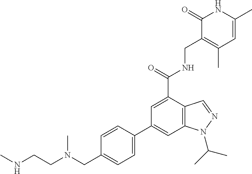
C1(C(=O)NCC2=C(C)C=C(C)NC2=O)=CC(C2=CC=C(CN(CCNC)C)C=C2)=CC2=C1C=NN2C(C)C
